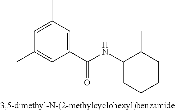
C1(C)=CC(C)=CC(C(NC2CCCCC2C)=O)=C1
